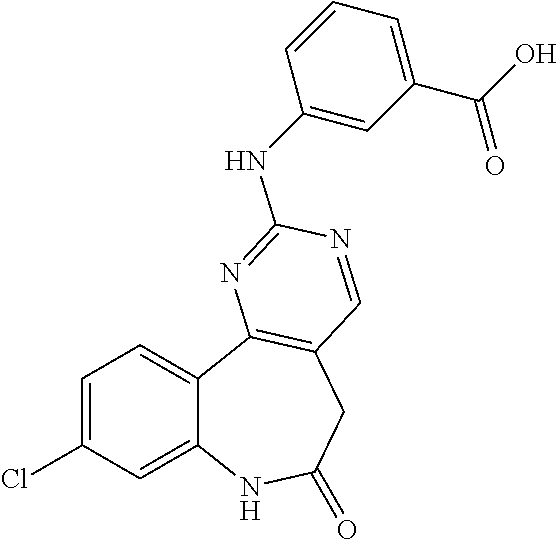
C1=C(Cl)C=C2C(=C1)C1=C(CC(=O)N2)C=NC(NC2=CC(C(O)=O)=CC=C2)=N1
